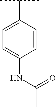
C1=CC(C(C)C)=CC=C1NC(C)=O
